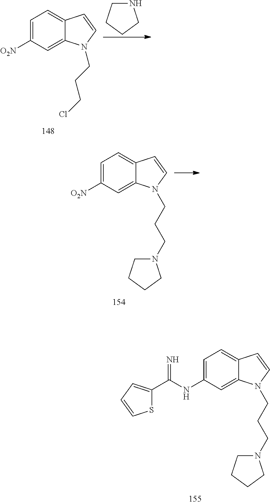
C1=C(NC(C2=CC=CS2)=N)C=C2C(=C1)C=CN2CCCN1CCCC1.C1=C([O2N])C=C2C(=C1)C=CN2CCCCl.N1CCCC1.C1=C([O2N])C=C2C(=C1)C=CN2CCCN1CCCC1
